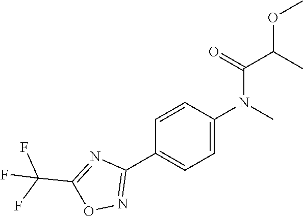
C1=CC(N(C)C(C(C)OC)=O)=CC=C1C1=NOC(C(F)(F)F)=N1
